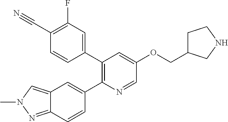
C12=NN(C)C=C1C=C(C1=C(C3=CC(F)=C(C#N)C=C3)C=C(OCC3CCNC3)C=N1)C=C2
